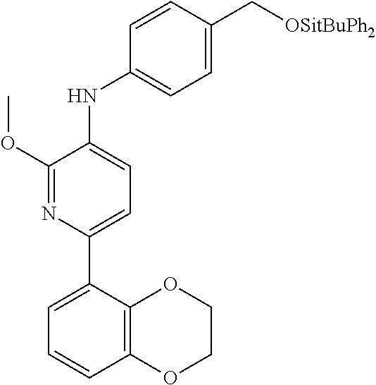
C1=C(C[OSitBuPh2])C=CC(NC2=CC=C(C3=CC=CC4=C3OCCO4)N=C2OC)=C1
